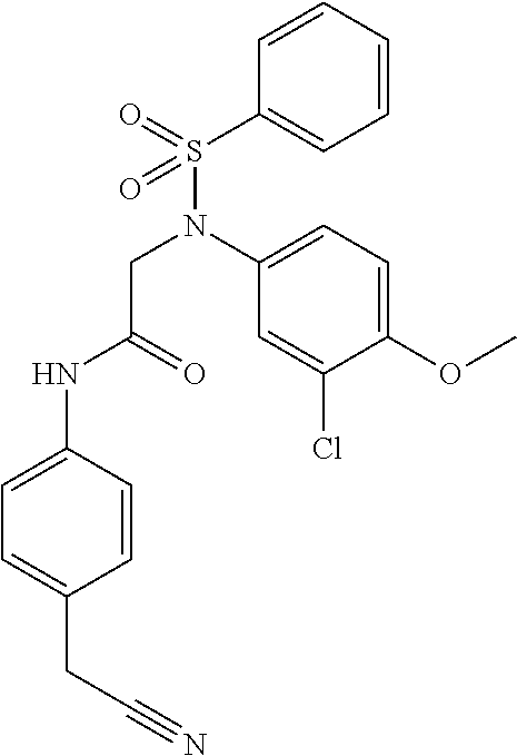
C1=CC(NC(CN(S(=O)(C2=CC=CC=C2)=O)C2=CC=C(OC)C(Cl)=C2)=O)=CC=C1CC#N
